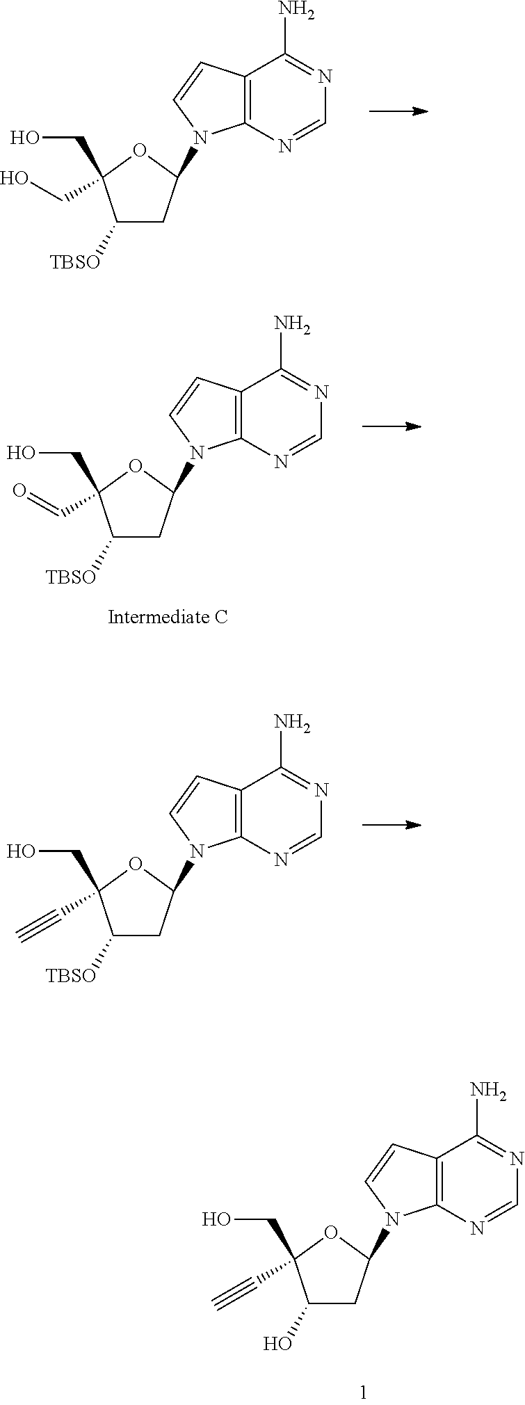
C1([TBSO])CC(N2C3=C(C(N)=NC=N3)C=C2)OC1(CO)CO.C1([TBSO])CC(N2C3=C(C(N)=NC=N3)C=C2)OC1(CO)C=O.C1([TBSO])CC(N2C3=C(C(N)=NC=N3)C=C2)OC1(CO)C#C.C1(O)CC(N2C3=C(C(N)=NC=N3)C=C2)OC1(CO)C#C
